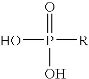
OP(=O)(O)[R]
